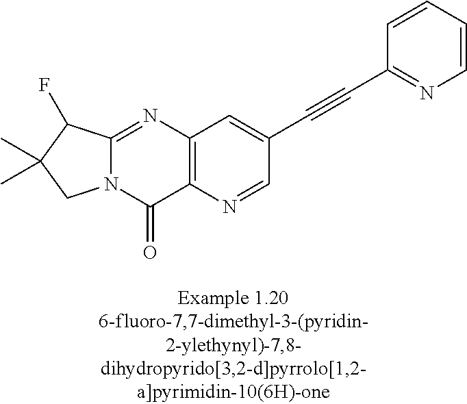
N12C(=NC3=C(C1=O)N=CC(C#CC1=NC=CC=C1)=C3)C(F)C(C)(C)C2
